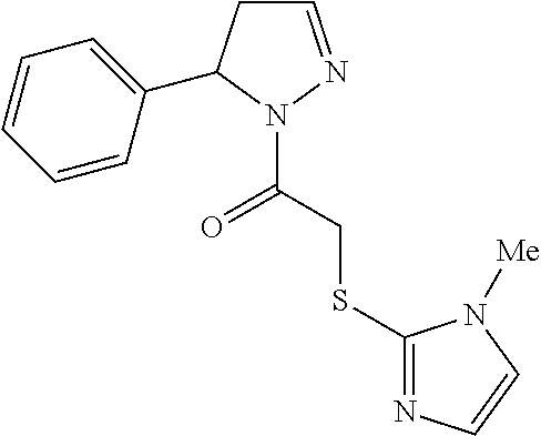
C1=NN(C(=O)CSC2=NC=CN2[Me])C(C2=CC=CC=C2)C1
